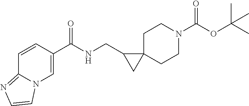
C1(C(NCC2CC23CCN(C(OC(C)(C)C)=O)CC3)=O)=CN2C(=NC=C2)C=C1
